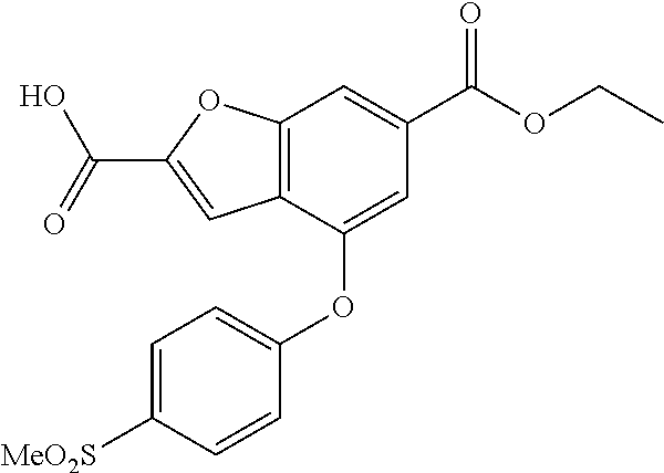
C12=C(C(OC3=CC=C([MeO2S])C=C3)=CC(C(OCC)=O)=C1)C=C(C(O)=O)O2
